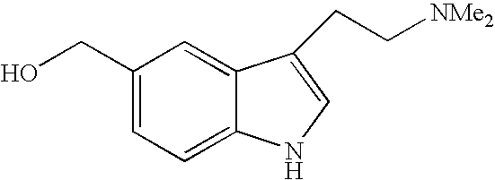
C1=C2C(=CC(CO)=C1)C(CC[NMe2])=CN2
